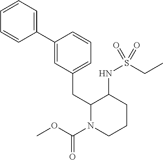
C1(C2=CC=CC=C2)=CC(CC2N(C(OC)=O)CCCC2NS(CC)(=O)=O)=CC=C1
